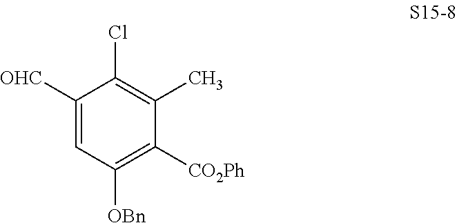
C1([OHC])=CC([OBn])=C([CO2Ph])C(C)=C1Cl
